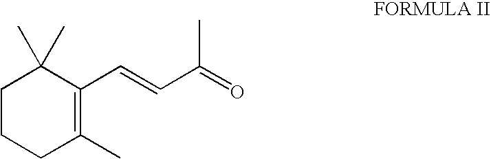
C1C(C)=C(C=CC(=O)C)C(C)(C)CC1
